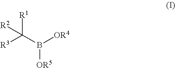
[R3]C(B([OR4])[OR5])([R1])[R2]
